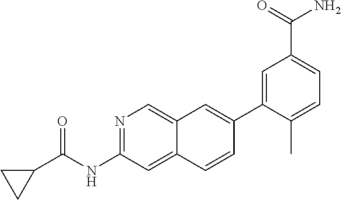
N1=C(NC(=O)C2CC2)C=C2C(=C1)C=C(C1=CC(C(N)=O)=CC=C1C)C=C2
